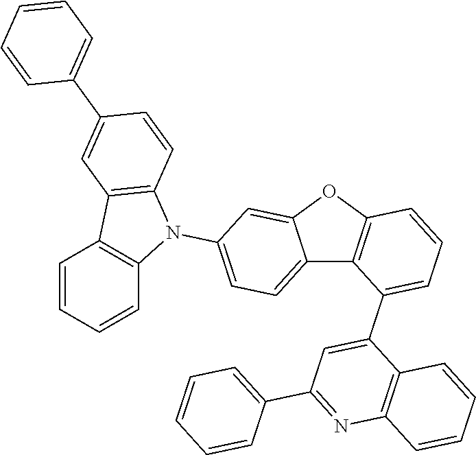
C12=CC=C(N3C4=C(C5=C3C=CC=C5)C=C(C3=CC=CC=C3)C=C4)C=C1OC1=C2C(C2=CC(C3=CC=CC=C3)=NC3=C2C=CC=C3)=CC=C1
